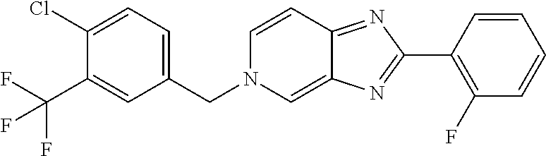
C1(Cl)=CC=C(CN2C=C3C(=NC(C4=C(F)C=CC=C4)=N3)C=C2)C=C1C(F)(F)F
